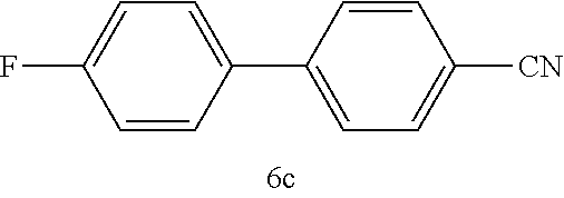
C1=C(F)C=CC(C2=CC=C([CN])C=C2)=C1
